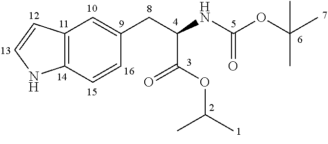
C12=C(C=CC(CC(NC(OC(C)(C)C)=O)C(OC(C)C)=O)=C1)NC=C2
